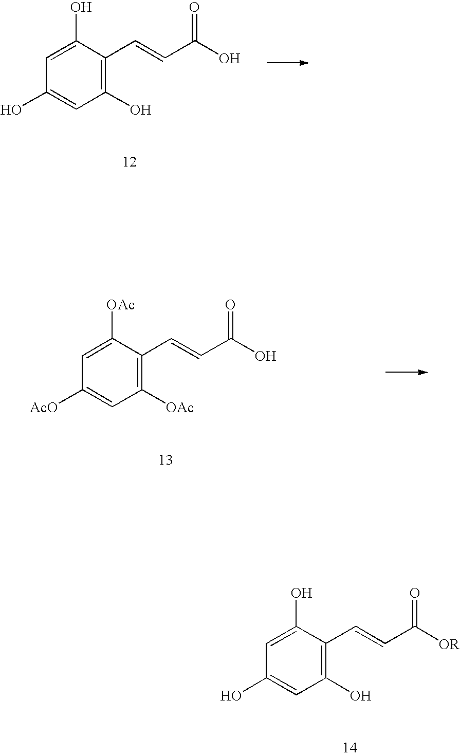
C1(O)=C(C=CC(O)=O)C(O)=CC(O)=C1.C1([OAc])=C(C=CC(O)=O)C([OAc])=CC([AcO])=C1.C1(O)=C(C=CC([OR])=O)C(O)=CC(O)=C1
